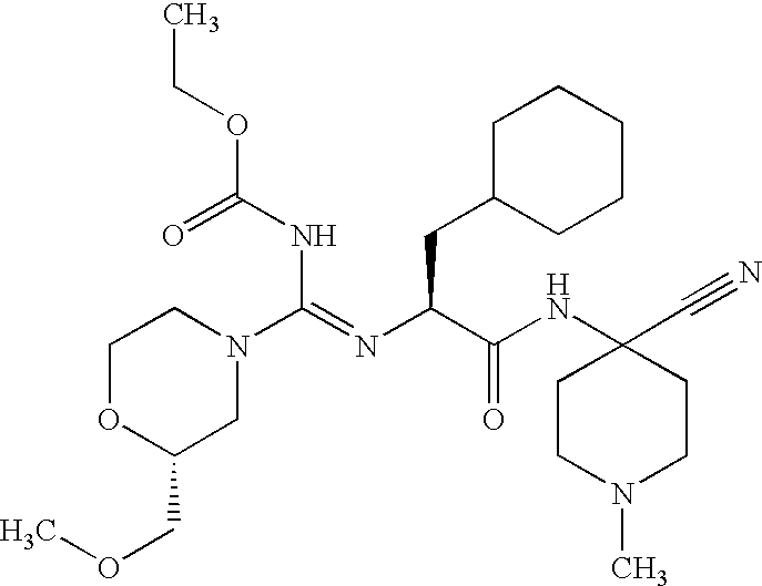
C(NC(=O)OCC)(=NC(C(NC1(C#N)CCN(C)CC1)=O)CC1CCCCC1)N1CC(COC)OCC1
